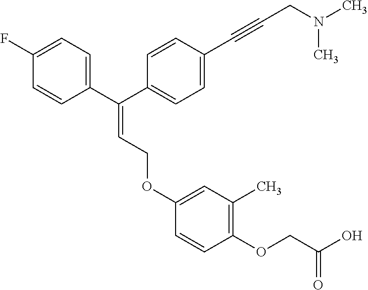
C1=CC(C(C2=CC=C(C#CCN(C)C)C=C2)=CCOC2=CC(C)=C(OCC(O)=O)C=C2)=CC=C1F
